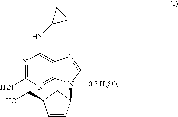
N1=C(N)N=C2C(=C1NC1CC1)N=CN2C1C=CC(CO)C1.[0.5 H2SO4]
